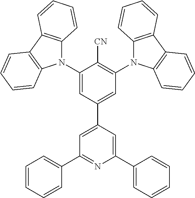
C1(N2C3=C(C4=C2C=CC=C4)C=CC=C3)=CC(C2=CC(C3=CC=CC=C3)=NC(C3=CC=CC=C3)=C2)=CC(N2C3=C(C4=C2C=CC=C4)C=CC=C3)=C1[CN]
